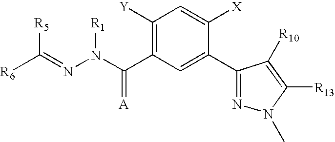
C1([Y])=C(C(N(N=C([R6])[R5])[R1])=[A])C=C(C2=NN(C)C([R13])=C2[R10])C([X])=C1
